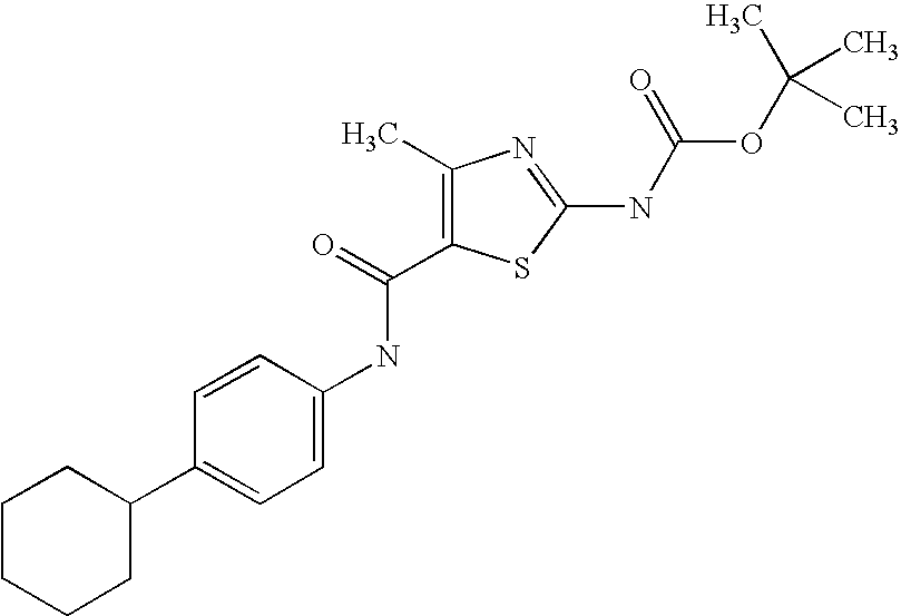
C1CCCC(C2=CC=C(NC(=O)C3=C(C)N=C(NC(OC(C)(C)C)=O)S3)C=C2)C1
